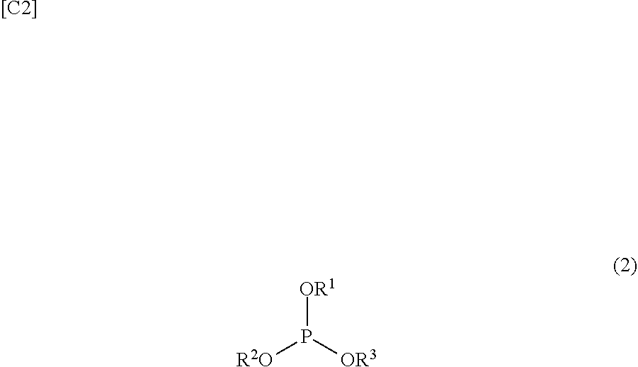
[[C2]].[OR1]P([OR3])[R2O]
